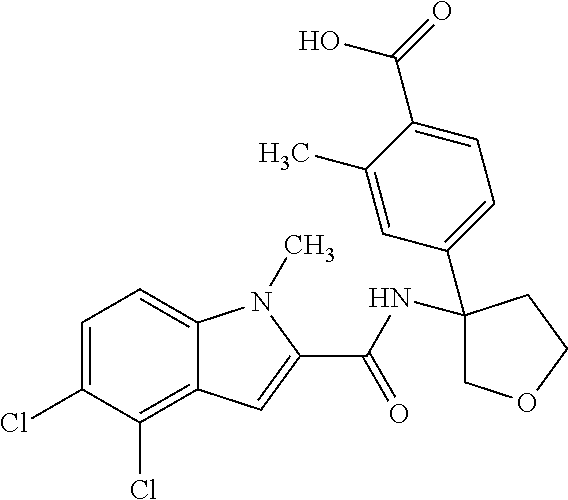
C1=C(Cl)C(Cl)=C2C(=C1)N(C)C(C(=O)NC1(C3=CC=C(C(O)=O)C(C)=C3)COCC1)=C2
